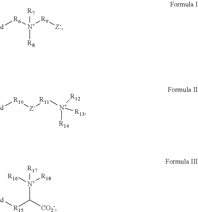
[d][R6][N+]([R9][Z-])([R8])[R7].[Z-]([R11][N+]([R13])([R14])[R12])[R10][d].[R16][N+]([R18])(C([CO2-])[R15][d])[R17]
